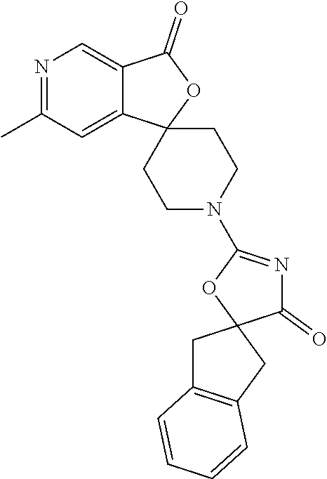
N1=C(C)C=C2C(=C1)C(=O)OC21CCN(C2=NC(=O)C3(CC4=C(C3)C=CC=C4)O2)CC1
